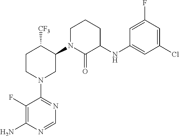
C1(N2CC(N3C(=O)C(NC4=CC(Cl)=CC(F)=C4)CCC3)C([CF3])CC2)=NC=NC(N)=C1F
